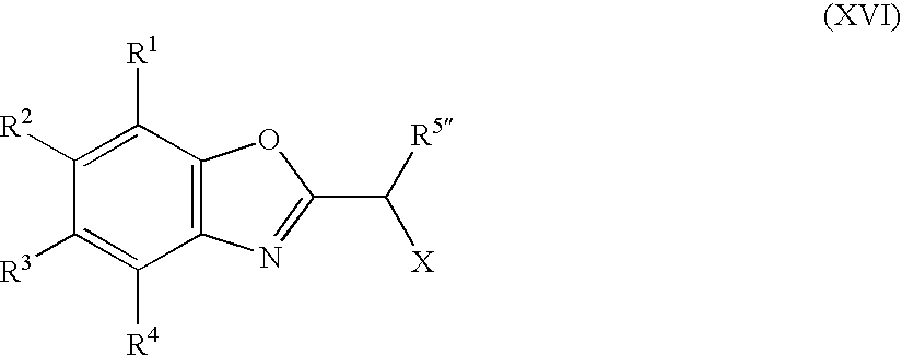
C1([R3])=C([R4])C2=C(C([R1])=C1[R2])OC(C([R5])[X])=N2
